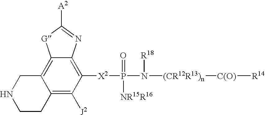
[X2](P(=O)([NR15R16])N([R18])[(CR12R13)n][C(O)][R14])C1=C2C(=C3C(=C1[J2])CCNC3)[G]C([A2])=N2
